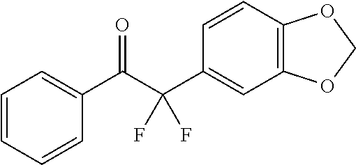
C1=CC=CC(C(C(C2=CC3=C(C=C2)OCO3)(F)F)=O)=C1
